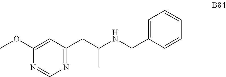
C1(OC)=CC(CC(NCC2=CC=CC=C2)C)=NC=N1
